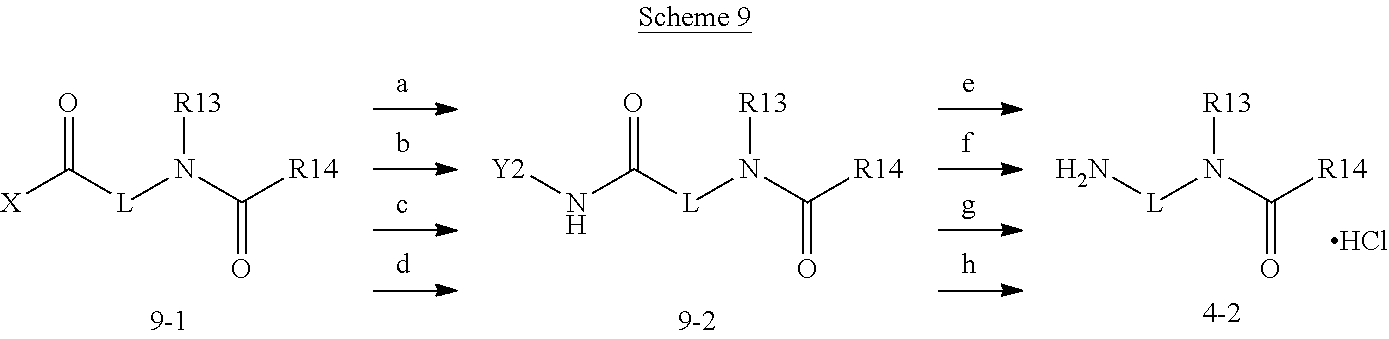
C([L]N(C([R14])=O)[R13])([X])=O.C([L]N(C([R14])=O)[R13])(N[Y2])=O.N[L]N(C([R14])=O)[R13].Cl
